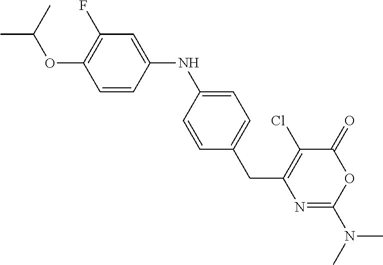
C1(F)=C(OC(C)C)C=CC(NC2=CC=C(CC3=C(Cl)C(=O)OC(N(C)C)=N3)C=C2)=C1
